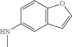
N(C1=CC2=C(C=C1)OC=C2)C
